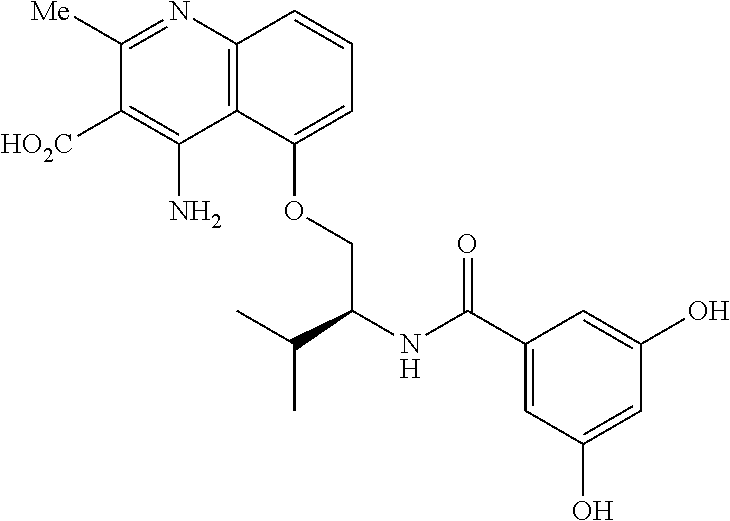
C1([Me])=NC2=C(C(N)=C1[HO2C])C(OCC(C(C)C)NC(C1=CC(O)=CC(O)=C1)=O)=CC=C2
